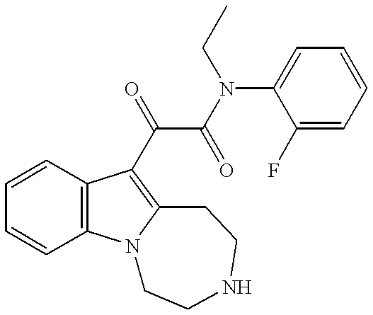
C1=CC2=C(C=C1)N1C(=C2C(C(=O)N(C2=CC=CC=C2F)CC)=O)CCNCC1
